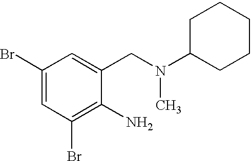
C1(Br)=CC(Br)=C(N)C(CN(C2CCCCC2)C)=C1
